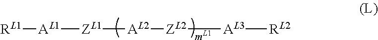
[RL1][AL1][ZL1][AL2][ZL2][AL3][RL2]
